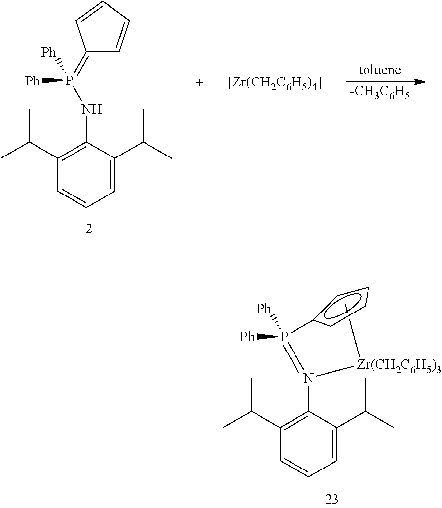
[-CH3C6H5].C1(=P([Ph])(NC2=C(C(C)C)C=CC=C2C(C)C)[Ph])C=CC=C1.[[Zr(CH2C6H5)4]].C[Zr(CH2C6H5)3]N(=P([Ph])([Ph])c1cccc1)C1=C(C(C)C)C=CC=C1C(C)C
